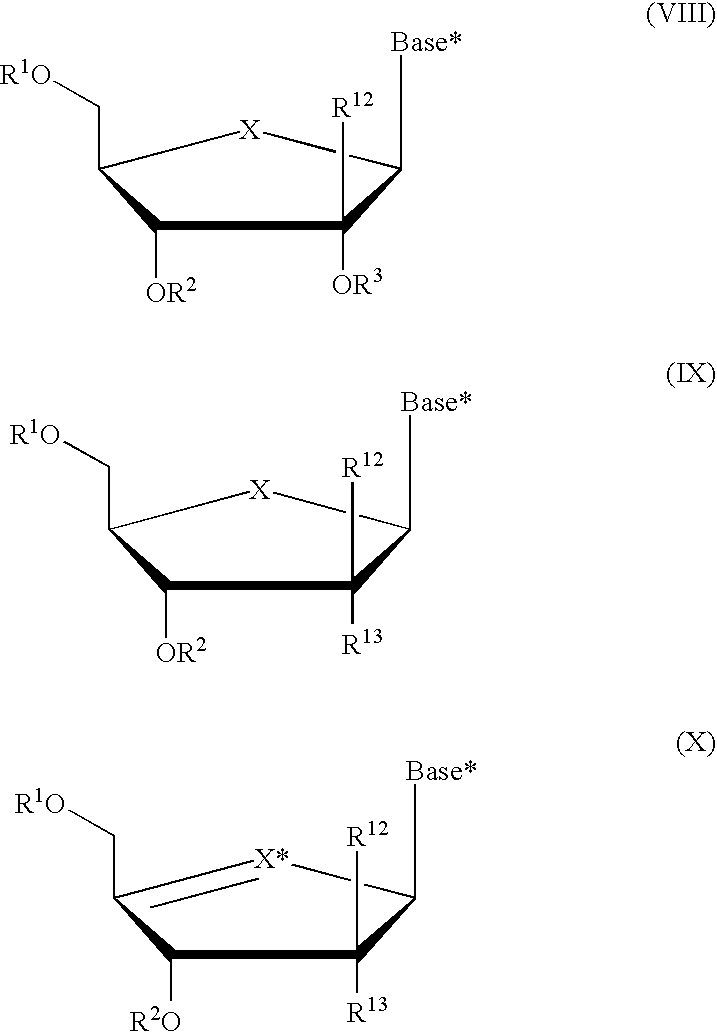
C1([OR2])C(C[R1O])[X]C([Base*])C1([OR3])[R12].C1([OR2])C(C[R1O])[X]C([Base*])C1([R13])[R12].C1([R2O])C(C[R1O])=[X*]C([Base*])C1([R13])[R12]
